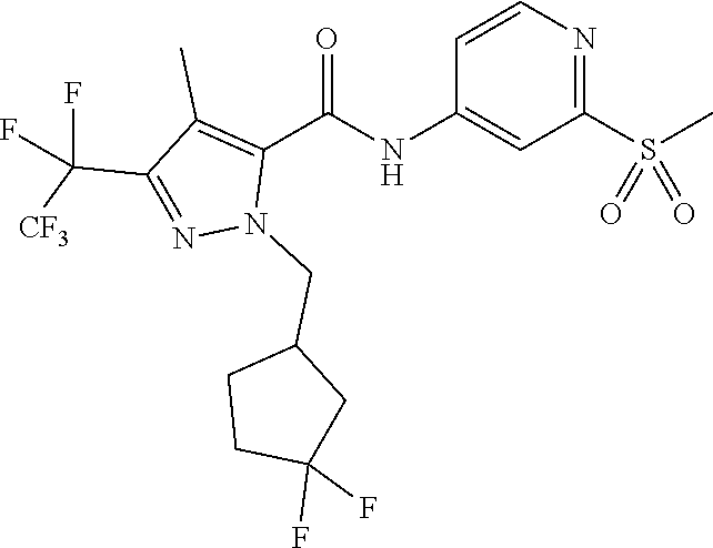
C1=CN=C(S(C)(=O)=O)C=C1NC(C1=C(C)C(C([CF3])(F)F)=NN1CC1CCC(F)(F)C1)=O
